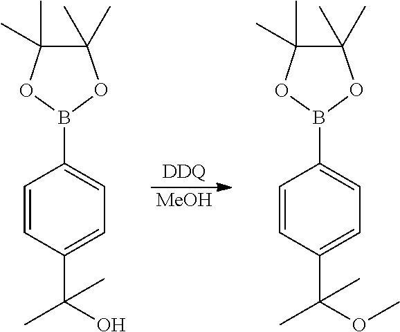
[DDQ].[MeOH].C1(B2OC(C)(C)C(C)(C)O2)=CC=C(C(C)(O)C)C=C1.C1(B2OC(C)(C)C(C)(C)O2)=CC=C(C(C)(OC)C)C=C1
